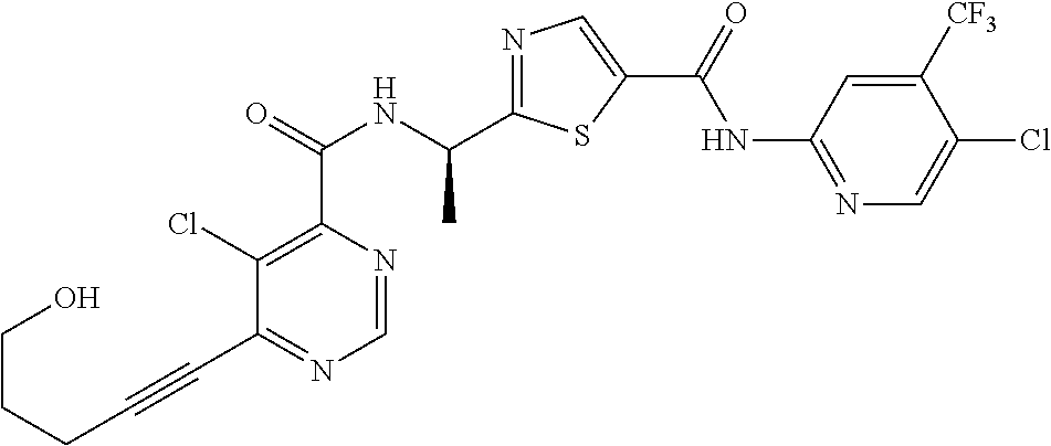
C1=NC(C(=O)NC(C2=NC=C(C(=O)NC3=NC=C(Cl)C([CF3])=C3)S2)C)=C(Cl)C(C#CCCCO)=N1
